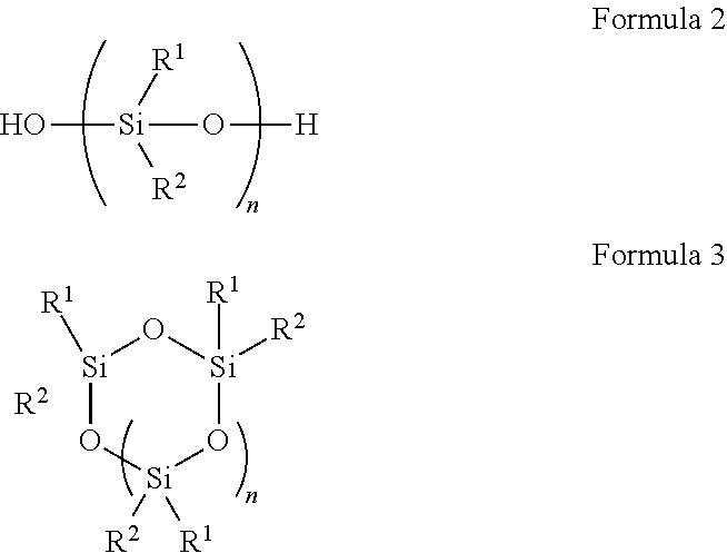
O[Si]([R1])([R2])O[H].[Si]1([R1])O[Si]([R2])([R1])O[Si]([R2])([R1])O1.[R2]
